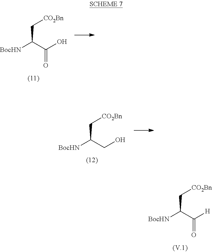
C(C(C([H])=O)[BocHN])[CO2Bn].C(C(C(O)=O)[BocHN])[CO2Bn].C(C(CO)[BocHN])[CO2Bn]
